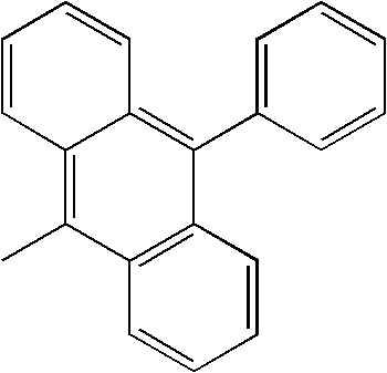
C12=C(C(C)=C3C(=C1C1=CC=CC=C1)C=CC=C3)C=CC=C2
